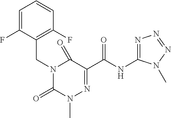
C1=C(F)C(CN2C(=O)N(C)N=C(C(NC3=NN=NN3C)=O)C2=O)=C(F)C=C1
